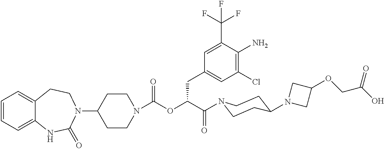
C1=CC=C2C(=C1)CCN(C1CCN(C(OC(C(=O)N3CCC(N4CC(OCC(O)=O)C4)CC3)CC3=CC(Cl)=C(N)C(C(F)(F)F)=C3)=O)CC1)C(=O)N2
